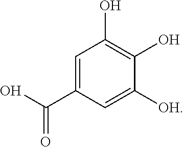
C1=C(C(O)=O)C=C([OH])C(O)=C1O
